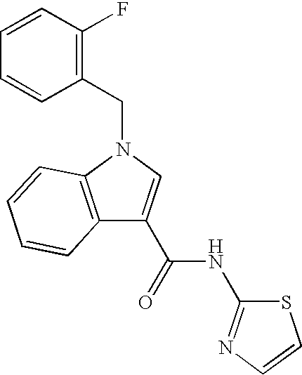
C12=C(N(CC3=C(F)C=CC=C3)C=C1C(NC1=NC=CS1)=O)C=CC=C2
